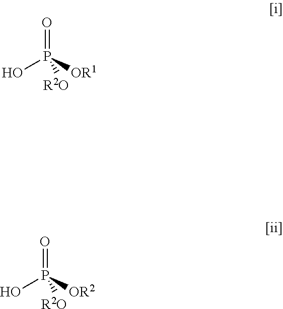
OP([OR1])(=O)[R2O].OP([OR2])(=O)[R2O]
